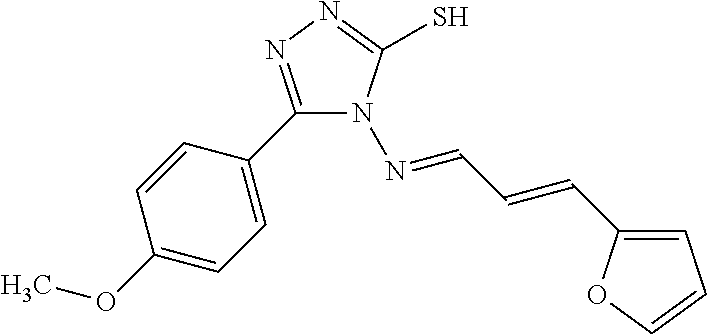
N1(N=CC=CC2=CC=CO2)C(S)=NN=C1C1=CC=C(OC)C=C1
